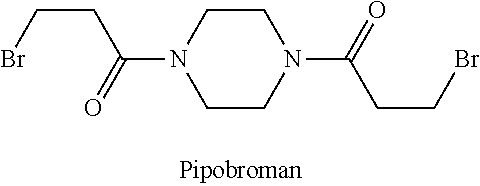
BrCCC(=O)N1CCN(C(CCBr)=O)CC1
